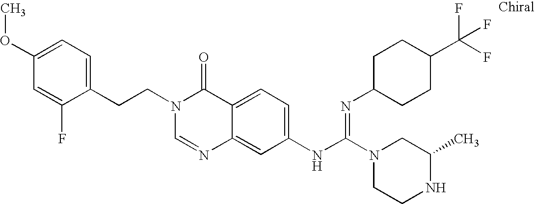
C1(CCN2C=NC3=CC(NC(N4CCNC(C)C4)=NC4CCC(C(F)(F)F)CC4)=CC=C3C2=O)=CC=C(OC)C=C1F
